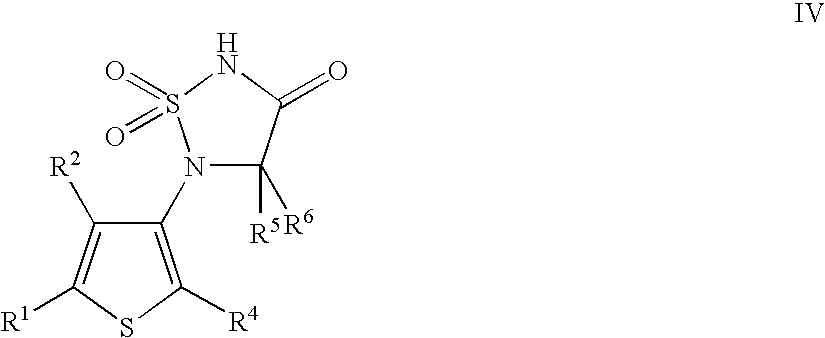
C1(N2C([R5])([R6])C(=O)NS2(=O)=O)=C([R4])SC([R1])=C1[R2]
